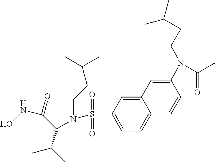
C1(N(CCC(C)C)C(C)=O)=CC2=CC(S(=O)(=O)N(CCC(C)C)C(C(=O)NO)C(C)C)=CC=C2C=C1
